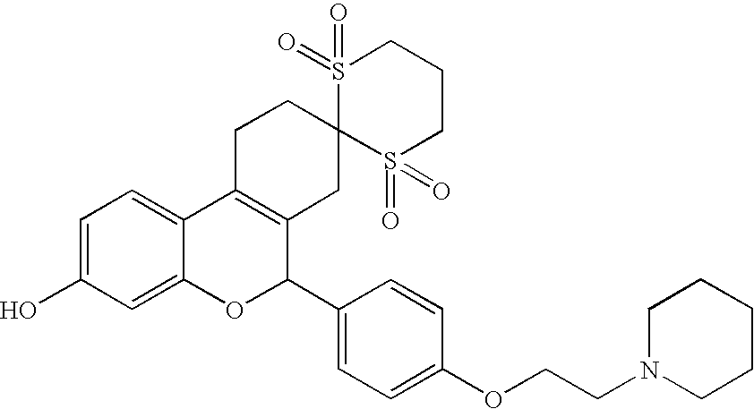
C1=C(O)C=C2C(=C1)C1=C(C(C3=CC=C(OCCN4CCCCC4)C=C3)O2)CC2(CC1)S(=O)(=O)CCCS2(=O)=O
